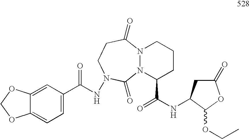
N12N(C(=O)CCN(NC(C3=CC=C4C(=C3)OCO4)=O)C1=O)CCCC2C(NC1CC(=O)OC1OCC)=O
